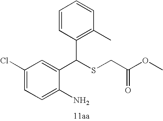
C1=C(N)C(C(SCC(=O)OC)C2=C(C)C=CC=C2)=CC(Cl)=C1
